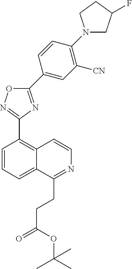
C1=CC=C2C(=C1C1=NOC(C3=CC([CN])=C(N4CC(F)CC4)C=C3)=N1)C=CN=C2CCC(=O)OC(C)(C)C
